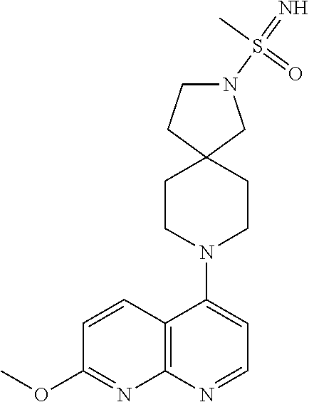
C12=C(N=CC=C1N1CCC3(CC1)CN(S(=N)(=O)C)CC3)N=C(OC)C=C2
